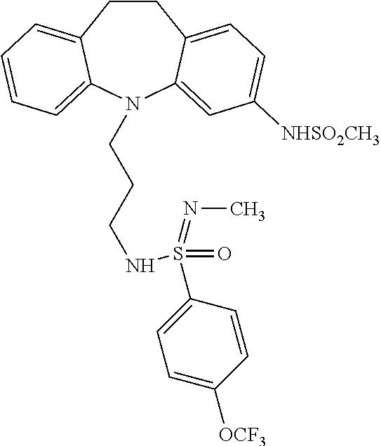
C1CC2=CC=C([NHSO2CH3])C=C2N(CCCNS(C2=CC=C([OCF3])C=C2)(=O)=NC)C2=CC=CC=C12
